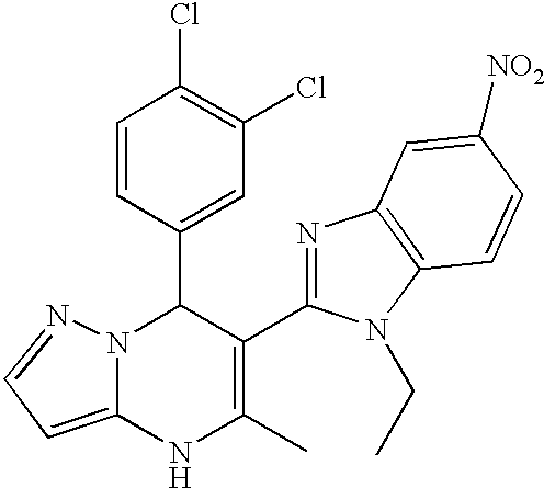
C1(C2N3C(=CC=N3)NC(C)=C2C2=NC3=C(N2CC)C=CC([NO2])=C3)=CC(Cl)=C(Cl)C=C1
